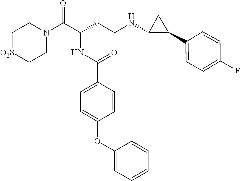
C1[O2S]CCN(C(C(CCNC2C(C3=CC=C(F)C=C3)C2)NC(C2=CC=C(OC3=CC=CC=C3)C=C2)=O)=O)C1
